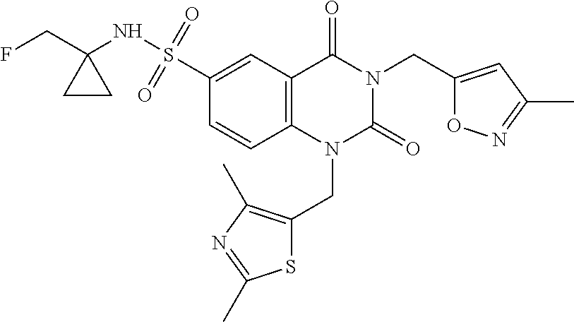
C12=C(C=C(S(NC3(CF)CC3)(=O)=O)C=C1)C(=O)N(CC1=CC(C)=NO1)C(=O)N2CC1=C(C)N=C(C)S1
